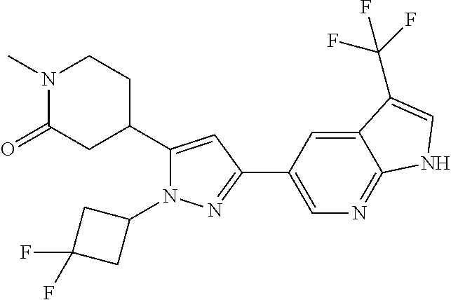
C1C(C2=CC(C3=CN=C4C(=C3)C(C(F)(F)F)=CN4)=NN2C2CC(F)(F)C2)CC(=O)N(C)C1
